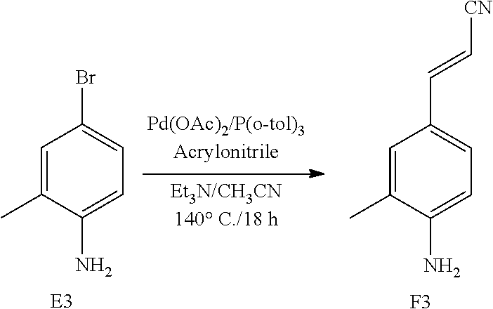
C1=C(C)C(N)=CC=C1C=C[CN].[F3].C1=C(C)C(N)=CC=C1Br.[E3]
